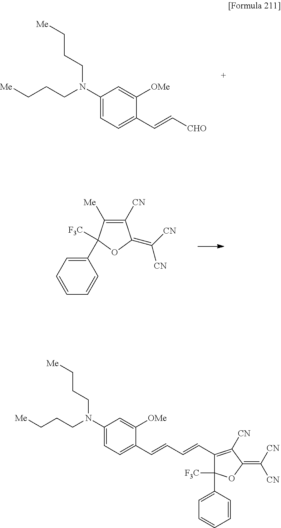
C1(N(CCC[Me])CCC[Me])=CC=C(C=C[CHO])C([OMe])=C1.C1(C2([F3C])C([Me])=C([CN])C(=C([CN])[CN])O2)=CC=CC=C1.C1(N(CCC[Me])CCC[Me])=CC=C(C=CC=CC2=C([CN])C(=C([CN])[CN])OC2(C2=CC=CC=C2)[F3C])C([OMe])=C1
